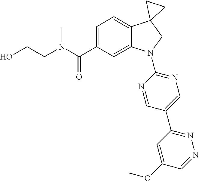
C(C1=CC=C2C(=C1)N(C1=NC=C(C3=NN=CC(OC)=C3)C=N1)CC21CC1)(=O)N(C)CCO
